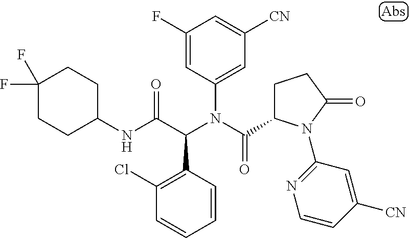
C1=CC(C(C(NC2CCC(F)(F)CC2)=O)N(C(=O)C2CCC(=O)N2C2=NC=CC([CN])=C2)C2=CC([CN])=CC(F)=C2)=C(Cl)C=C1
